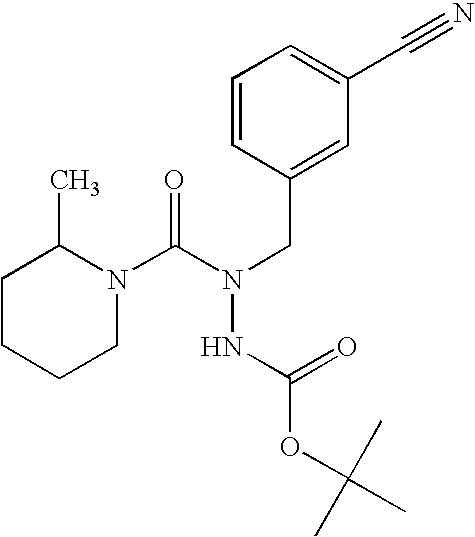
C1=CC(CN(NC(=O)OC(C)(C)C)C(N2C(C)CCCC2)=O)=CC(C#N)=C1
